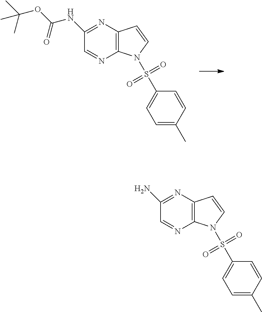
C1=NC2=C(N=C1N)C=CN2S(C1=CC=C(C)C=C1)(=O)=O.C1=NC2=C(N=C1NC(OC(C)(C)C)=O)C=CN2S(C1=CC=C(C)C=C1)(=O)=O
